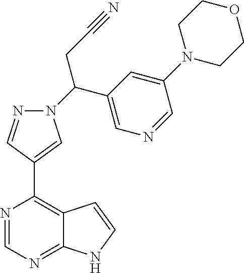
N1(C(CC#N)C2=CN=CC(N3CCOCC3)=C2)N=CC(C2=C3C(=NC=N2)NC=C3)=C1
